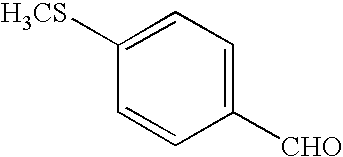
C1=C([H3CS])C=CC([CHO])=C1
